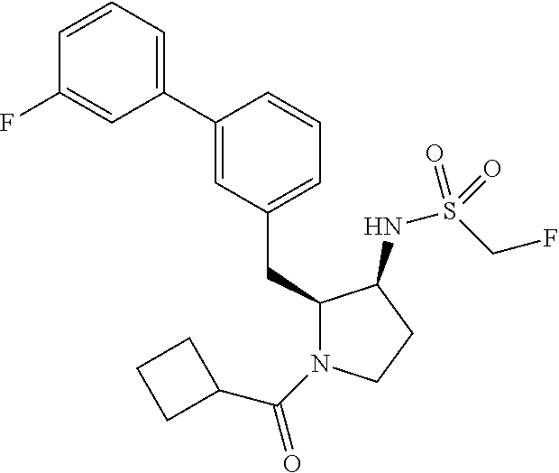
C1(C2=CC=CC(F)=C2)=CC(CC2N(C(C3CCC3)=O)CCC2NS(CF)(=O)=O)=CC=C1
